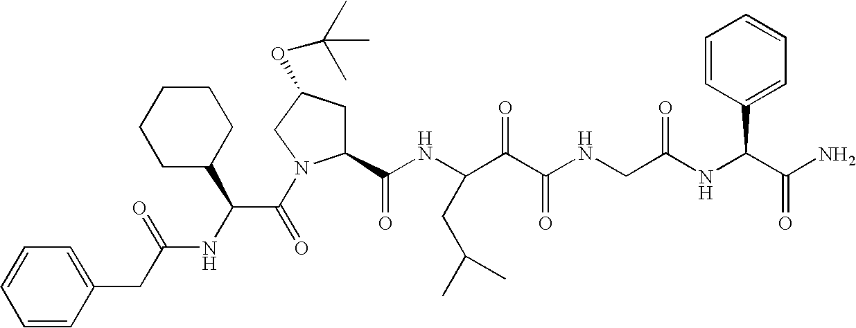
C1=CC(CC(NC(C(=O)N2C(C(NC(C(C(NCC(NC(C(N)=O)C3=CC=CC=C3)=O)=O)=O)CC(C)C)=O)CC(OC(C)(C)C)C2)C2CCCCC2)=O)=CC=C1
